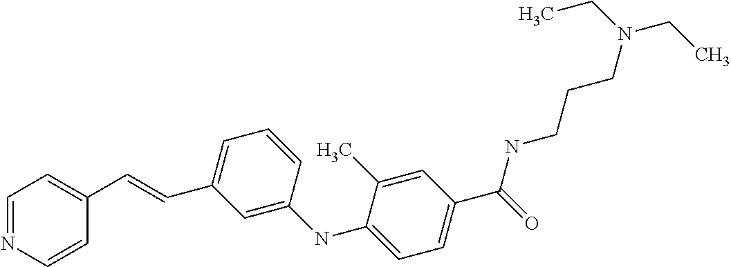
C1=NC=CC(C=CC2=CC=CC(NC3=CC=C(C(NCCCN(CC)CC)=O)C=C3C)=C2)=C1
